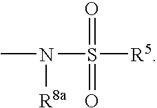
CN(S(=O)(=O)[R5])[R8a]
